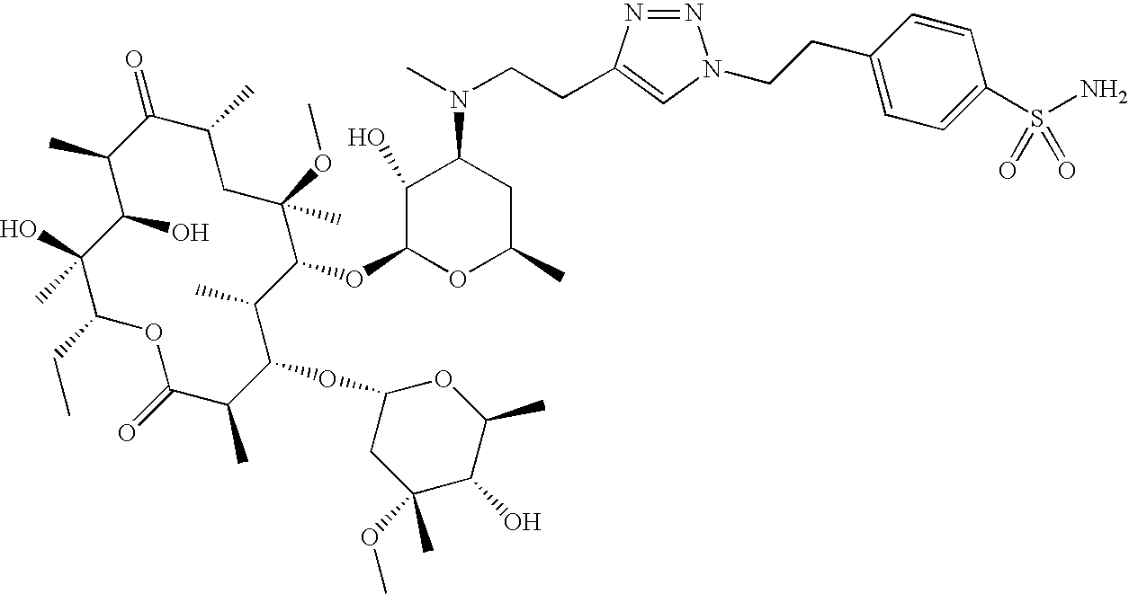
C1(O)C(C)C(=O)C(C)CC(OC)(C)C(OC2OC(C)CC(N(C)CCC3=CN(CCC4=CC=C(S(N)(=O)=O)C=C4)N=N3)C2O)C(C)C(OC2CC(OC)(C)C(O)C(C)O2)C(C)C(=O)OC(CC)C1(O)C
